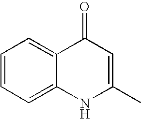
C1=CC=C2C(=C1)C(=O)C=C(C)N2
